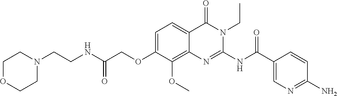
C1=C(OCC(NCCN2CCOCC2)=O)C(OC)=C2C(=C1)C(=O)N(CC)C(NC(C1=CN=C(N)C=C1)=O)=N2
